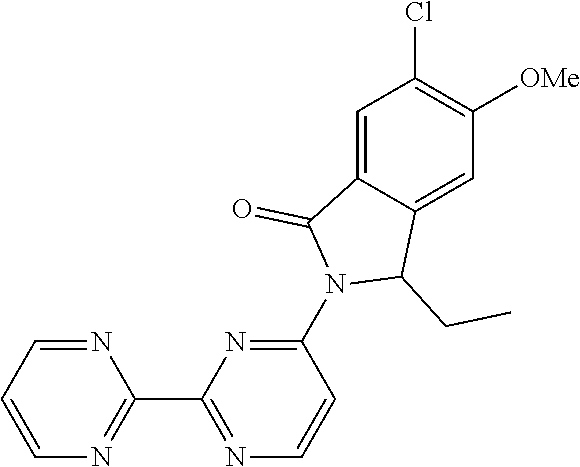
C1(N2C(CC)C3=CC([OMe])=C(Cl)C=C3C2=O)=NC(C2=NC=CC=N2)=NC=C1
